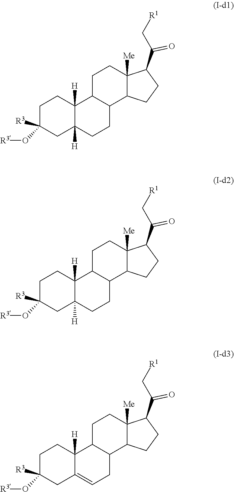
C1C([R3])(O[R3])CC2([H])C([H])(C1)C1C(CC2)C2C([Me])(CC1)C(C(=O)C[R1])CC2.C1C([R3])(O[R3])CC2([H])C([H])(C1)C1C(CC2)C2C([Me])(CC1)C(C(=O)C[R1])CC2.C1C([R3])(O[R3])CC2=CCC3C(C2([H])C1)CCC1([Me])C3CCC1C(=O)C[R1]
